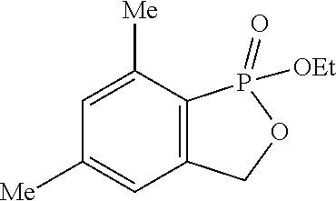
C1=C([Me])C2=C(C=C1[Me])COP2(=O)[OEt]
